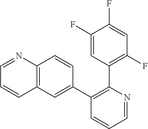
C1=NC(C2=C(F)C=C(F)C(F)=C2)=C(C2=CC3=C(C=C2)N=CC=C3)C=C1
